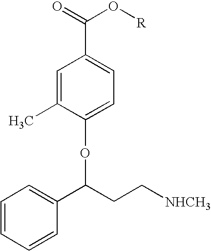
C1=C(C)C(OC(C2=CC=CC=C2)CC[NHCH3])=CC=C1C(=O)O[R]
